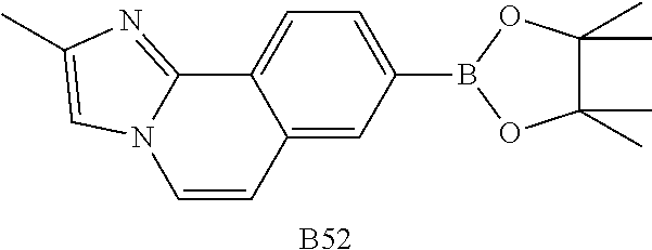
C12=CC(B3OC(C)(C)C(C)(C)O3)=CC=C1C1=NC(C)=CN1C=C2.[B52]
